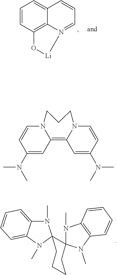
C1=CC2=C3C(=C1)C=CC=N3[Li]O2.N1(C)C2=CC=CC=C2N(C)C12C1(N(C)C3=C(N1C)C=CC=C3)CCCC2.C1(N(C)C)=CC2=C3N(C=CC(N(C)C)=C3)CCCN2C=C1
